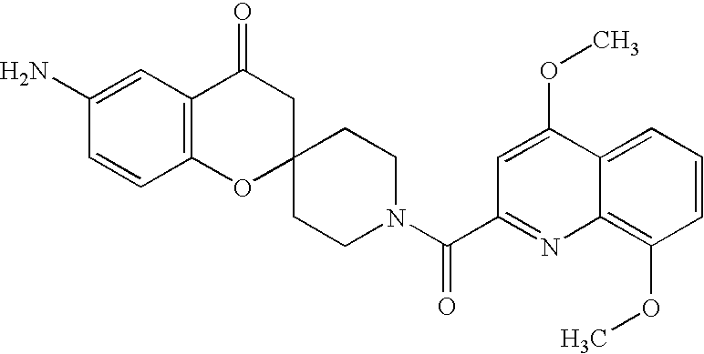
C12=C(C(=O)CC3(O1)CCN(C(C1=NC4=C(OC)C=CC=C4C(OC)=C1)=O)CC3)C=C(N)C=C2
